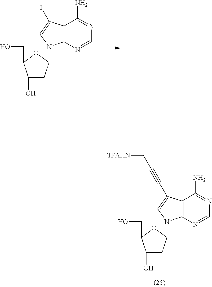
C12=C(N=CN=C1N)N(C1CC(O)C(CO)O1)C=C2I.C12=C(N=CN=C1N)N(C1CC(O)C(CO)O1)C=C2C#CC[TFAHN]
